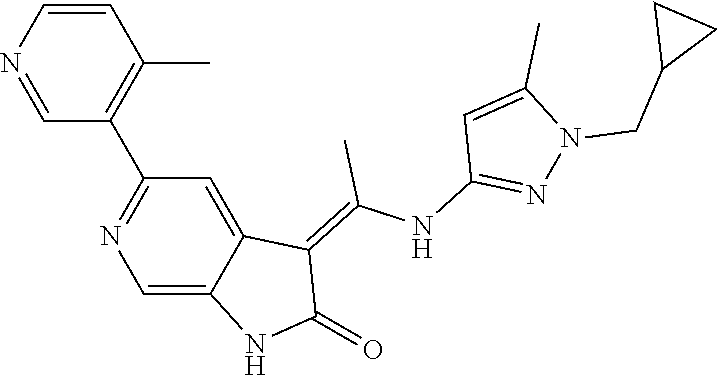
C1=CN=CC(C2=NC=C3C(=C2)C(=C(NC2=NN(CC4CC4)C(C)=C2)C)C(=O)N3)=C1C
